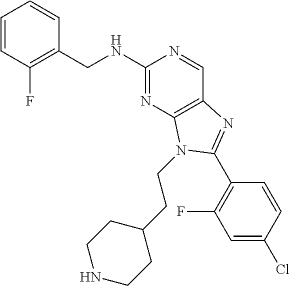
C1=CC(F)=C(CNC2=NC3=C(C=N2)N=C(C2=C(F)C=C(Cl)C=C2)N3CCC2CCNCC2)C=C1
